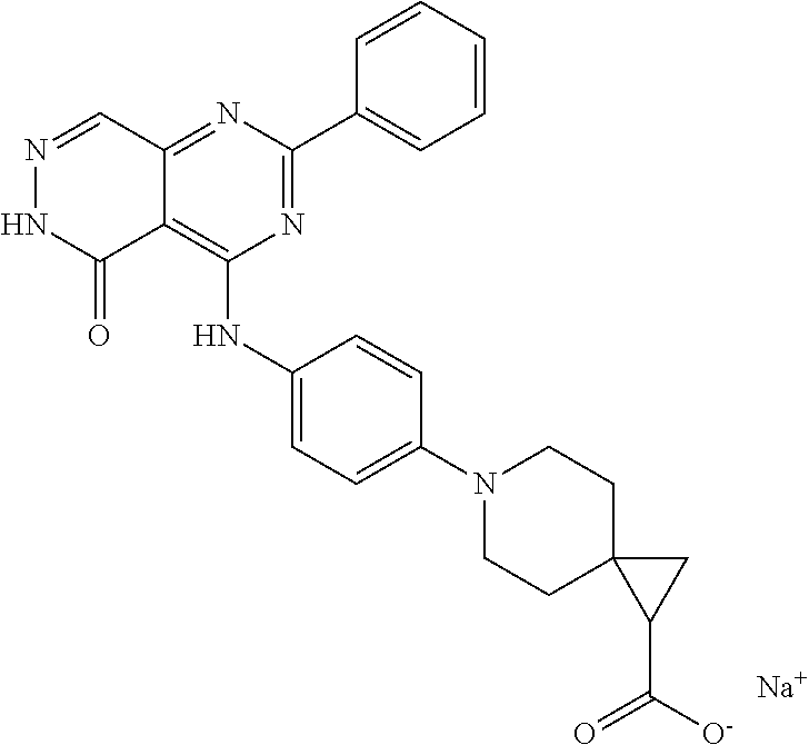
N1=C(C2=CC=CC=C2)N=C2C(=C1NC1=CC=C(N3CCC4(CC3)C(C(=O)[O-])C4)C=C1)C(=O)NN=C2.[Na]
